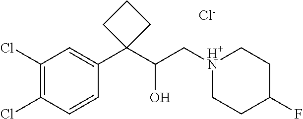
C1(Cl)=C(Cl)C=CC(C2(C(C[H+N]3CCC(F)CC3)O)CCC2)=C1.[Cl-]
